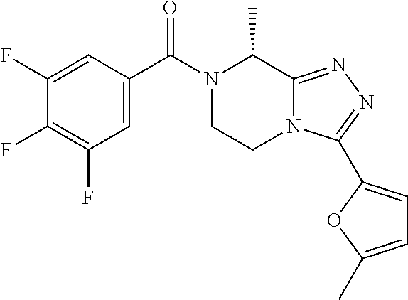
C1=C(C(N2CCN3C(=NN=C3C3=CC=C(C)O3)C2C)=O)C=C(F)C(F)=C1F
